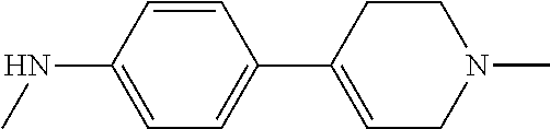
C1=CC(NC)=CC=C1C1=CCN(C)CC1
